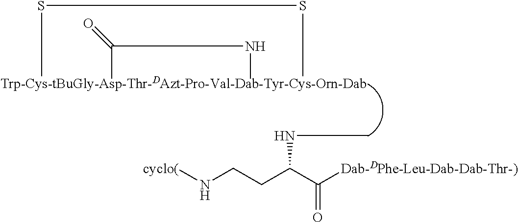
S(C)SC.N(C(CCN[cyclo(])C([Dab-DPhe-Leu-Dab-Dab-Thr-)])=O)C.C(C)(NC)=O
